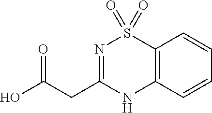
C12=C(C=CC=C1)NC(CC(O)=O)=NS2(=O)=O
